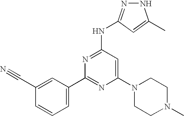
N1N=C(NC2=NC(C3=CC=CC(C#N)=C3)=NC(N3CCN(C)CC3)=C2)C=C1C
